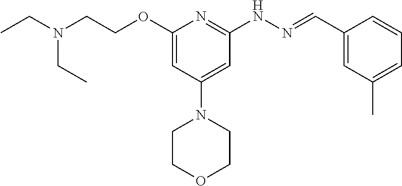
CCN(CC)CCOC1=CC(N2CCOCC2)=CC(NN=CC2=CC(C)=CC=C2)=N1
